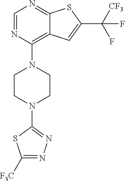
C1=NC(N2CCN(C3=NN=C([F3C])S3)CC2)=C2C(=N1)SC(C([CF3])(F)F)=C2
